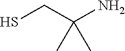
SCC(N)(C)C
